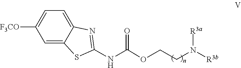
C1=C2C(=CC=C1[F3CO])N=C(NC(OCCN([R3b])[R3a])=O)S2
